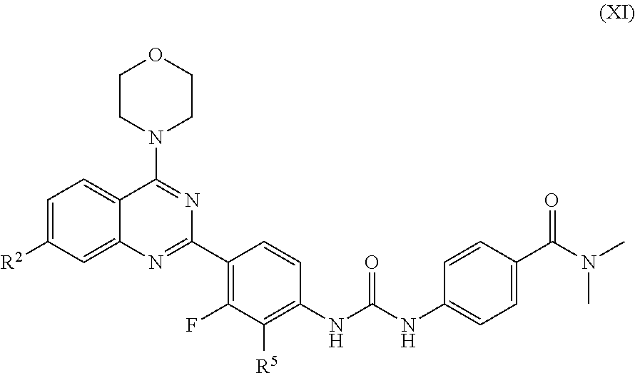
C1=C([R2])C=C2C(=C1)C(N1CCOCC1)=NC(C1=C(F)C([R5])=C(NC(NC3=CC=C(C(N(C)C)=O)C=C3)=O)C=C1)=N2
